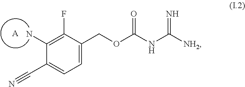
[A].C1=C(COC(NC([NH2])=N)=O)C(F)=C(N)C(C#N)=C1
